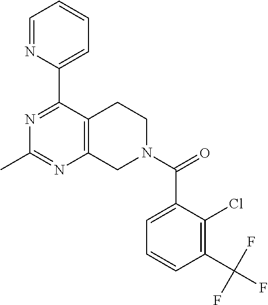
N1=C(C2=CC=CC=N2)C2=C(N=C1C)CN(C(=O)C1=CC=CC(C(F)(F)F)=C1Cl)CC2
